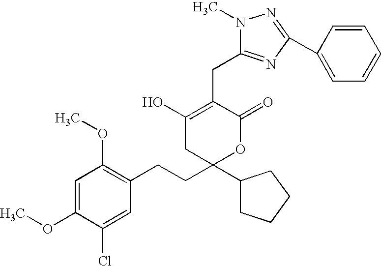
C1=C(OC)C(Cl)=CC(CCC2(C3CCCC3)OC(=O)C(CC3=NC(C4=CC=CC=C4)=NN3C)=C(O)C2)=C1OC
